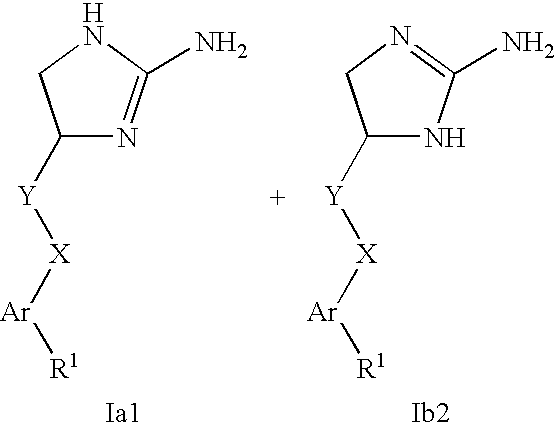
[Ar]([X][Y]C1N=C(N)NC1)[R1].[Ar]([X][Y]C1NC(N)=NC1)[R1]
